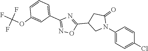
C1(C2=NOC(C3CC(=O)N(C4=CC=C(Cl)C=C4)C3)=N2)=CC=CC(OC(F)(F)F)=C1
